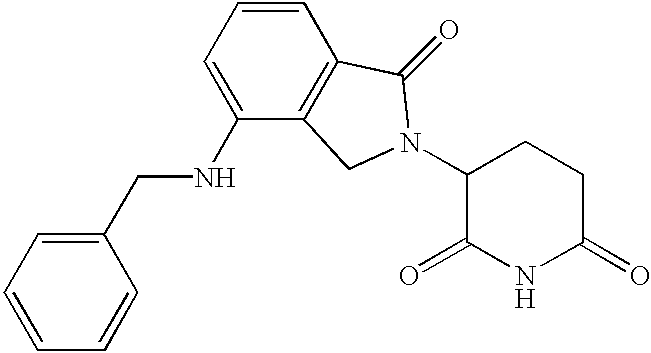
C1(=O)CCC(N2CC3=C(C=CC=C3NCC3=CC=CC=C3)C2=O)C(=O)N1
